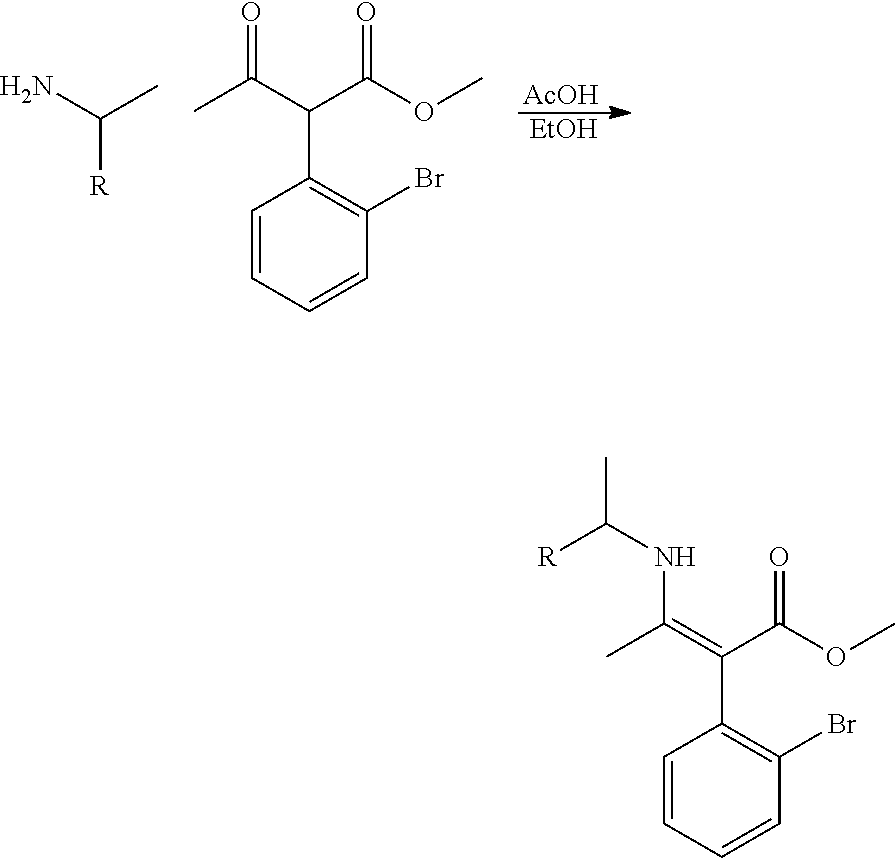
[AcOH].[EtOH].NC(C)[R].CC(C(C(OC)=O)C1=C(Br)C=CC=C1)=O.CC(=C(C(OC)=O)C1=C(Br)C=CC=C1)NC([R])C
